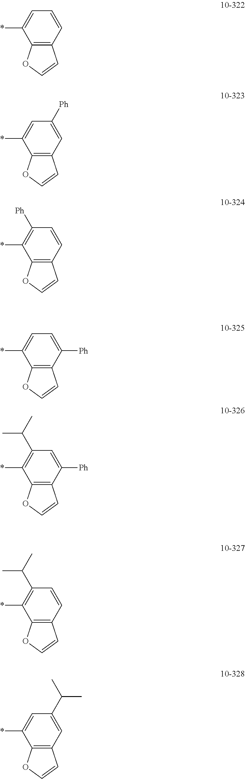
C12=C(C=CC=C1*)C=CO2.C12=C(C=C([Ph])C=C1*)C=CO2.C12=C(C=CC([Ph])=C1*)C=CO2.C12=C(C([Ph])=CC=C1*)C=CO2.C12=C(C([Ph])=CC(C(C)C)=C1*)C=CO2.C12=C(C=CC(C(C)C)=C1*)C=CO2.C12=C(C=C(C(C)C)C=C1*)C=CO2
